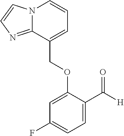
N12C(=NC=C1)C(COC1=CC(F)=CC=C1C([H])=O)=CC=C2
